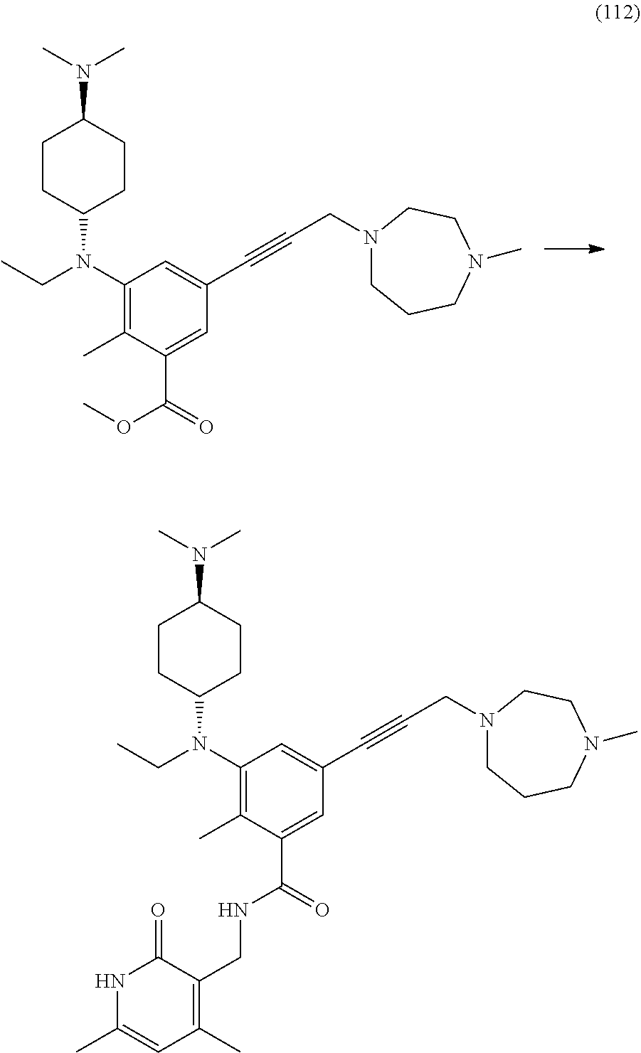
N(CC)(C1CCC(N(C)C)CC1)C1=C(C)C(C(=O)OC)=CC(C#CCN2CCCN(C)CC2)=C1.N(CC)(C1CCC(N(C)C)CC1)C1=C(C)C(C(=O)NCC2=C(C)C=C(C)NC2=O)=CC(C#CCN2CCCN(C)CC2)=C1
